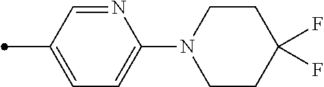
N1=CC(C)=CC=C1N1CCC(F)(F)CC1
